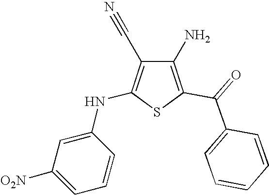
C1(N)=C(C(=O)C2=CC=CC=C2)SC(NC2=CC([O2N])=CC=C2)=C1C#N
